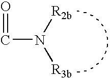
C(N([R2b])[R3b])=O
